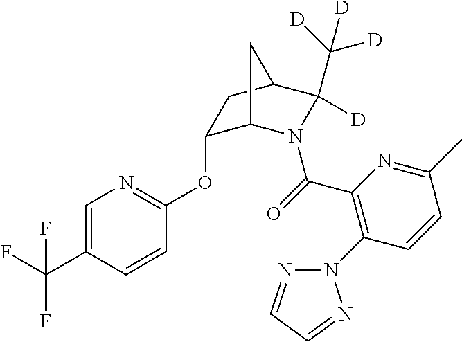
C1=C(C(F)(F)F)C=CC(OC2C3N(C(=O)C4=C(N5N=CC=N5)C=CC(C)=N4)C(C([D])([D])[D])([D])C(C2)C3)=N1
